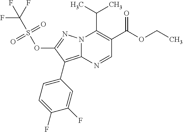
N12C(=C(C3=CC=C(F)C(F)=C3)C(OS(C(F)(F)F)(=O)=O)=N1)N=CC(C(=O)OCC)=C2C(C)C
